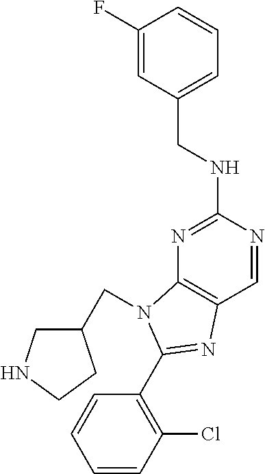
C1(F)=CC(CNC2=NC3=C(C=N2)N=C(C2=C(Cl)C=CC=C2)N3CC2CNCC2)=CC=C1
